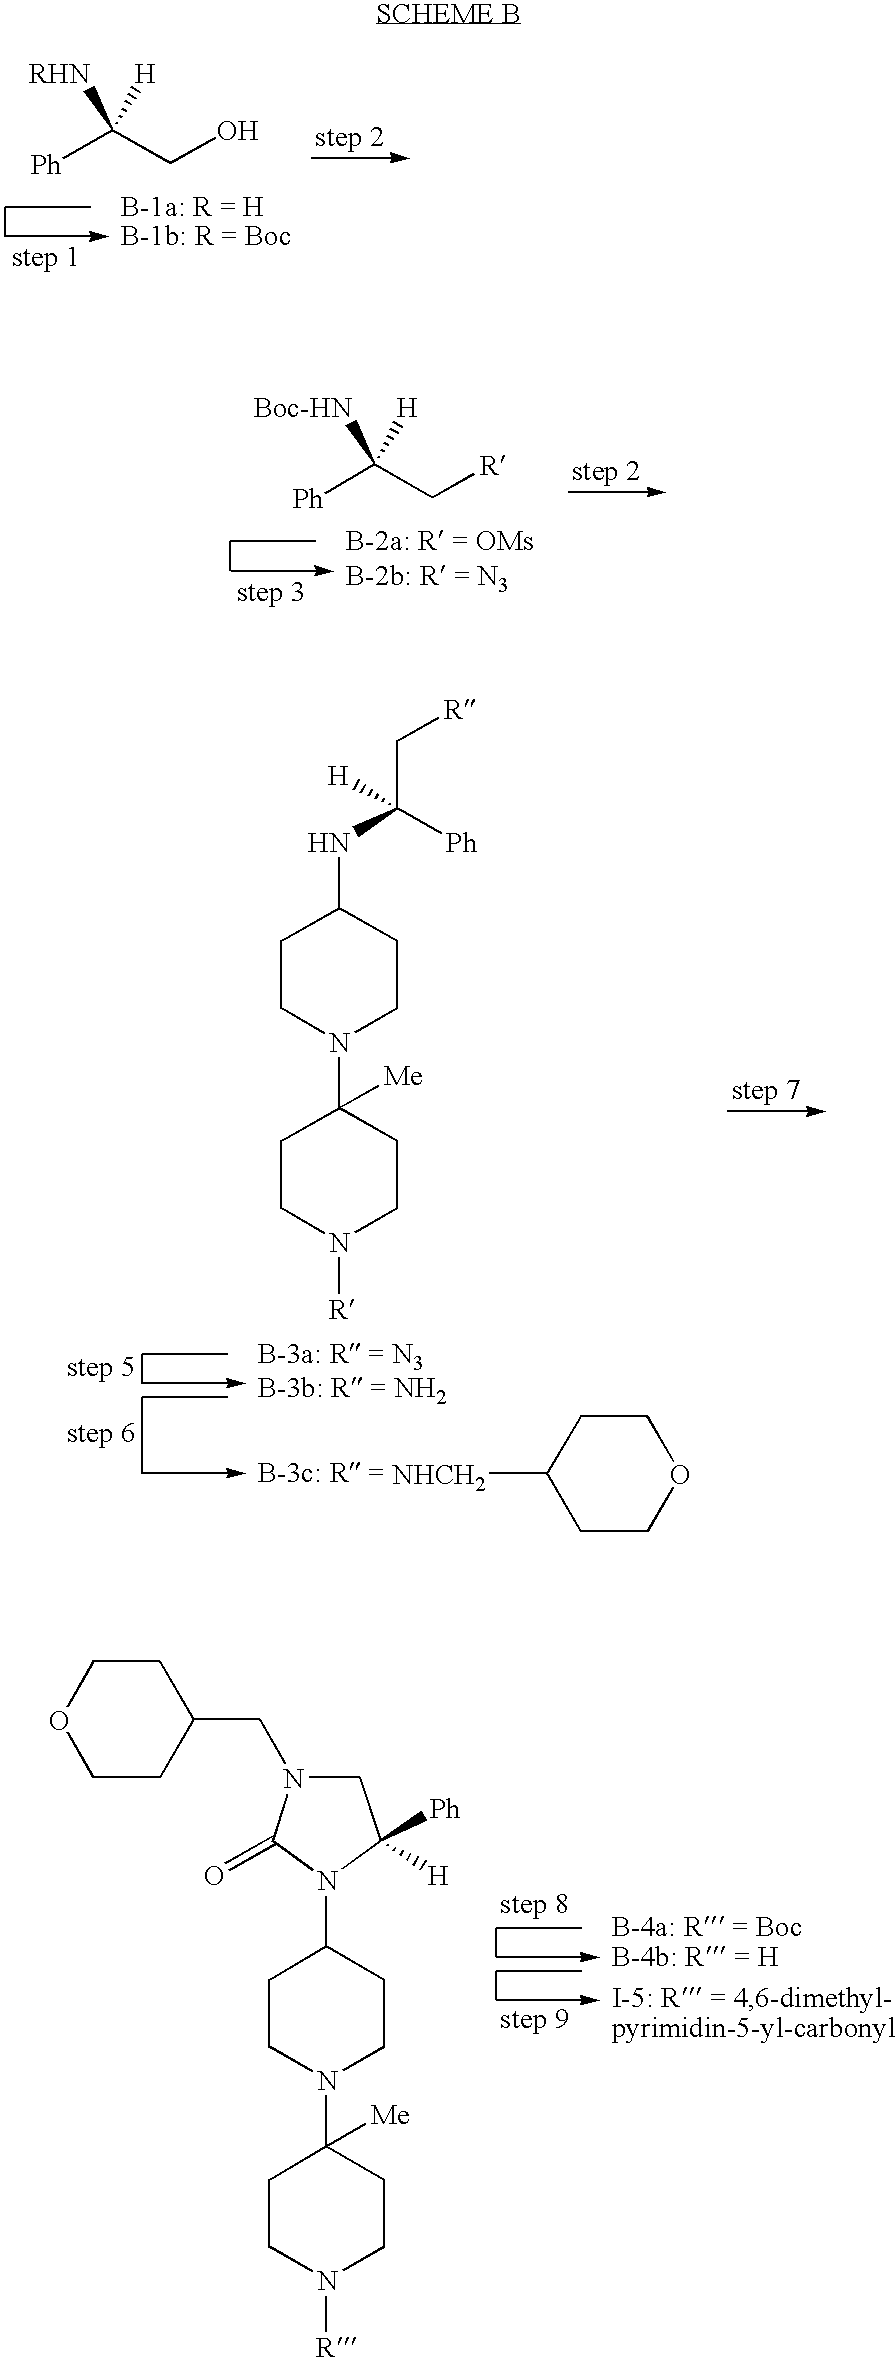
[Ph]C(CO)([RHN])[H].[Ph]C(C[R])([Boc-HN])[H].[NHCH2]C1CCOCC1.N1(C2([Me])CCN([R])CC2)CCC(NC(C[R])([Ph])[H])CC1.N1(C2([Me])CCN([R])CC2)CCC(N2C([Ph])([H])CN(CC3CCOCC3)C2=O)CC1
